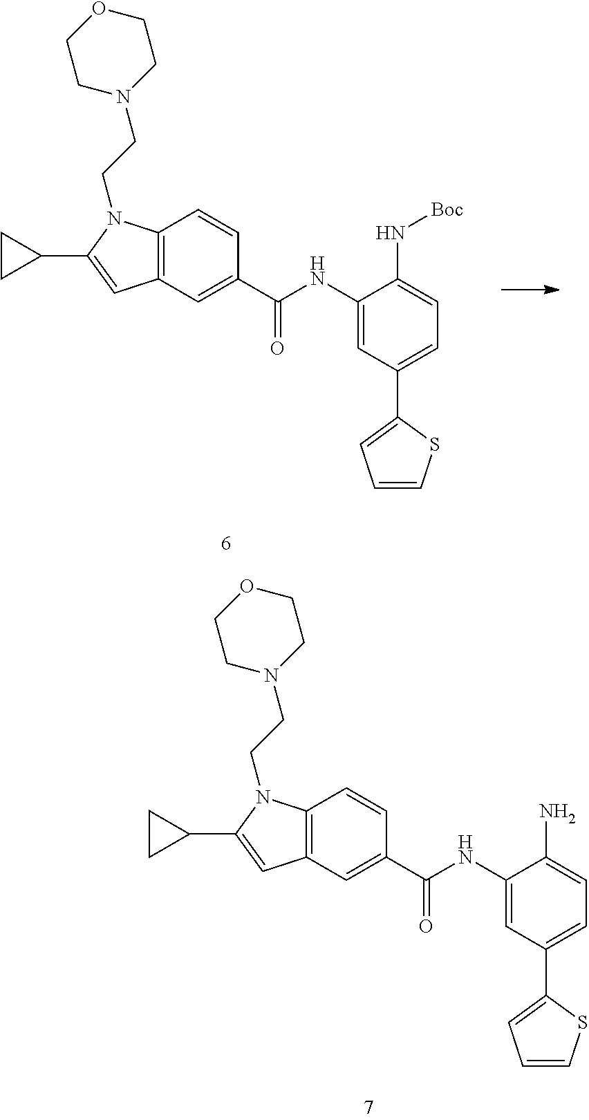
C12=C(C=C(C(NC3=CC(C4=CC=CS4)=CC=C3N[Boc])=O)C=C1)C=C(C1CC1)N2CCN1CCOCC1.C12=C(C=C(C(NC3=CC(C4=CC=CS4)=CC=C3N)=O)C=C1)C=C(C1CC1)N2CCN1CCOCC1
